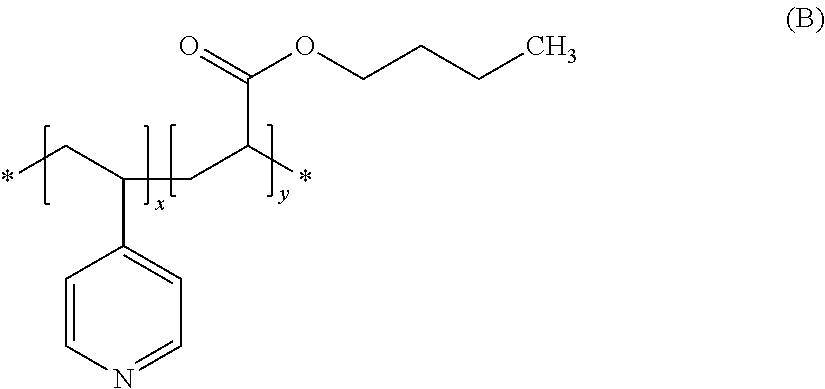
C1=CN=CC=C1C(C*)CC(*)C(=O)OCCCC
